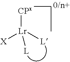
[CPx][Lr]([X])([L])[L]
